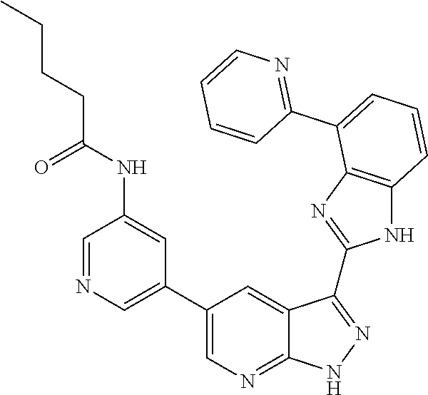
N1=C(C2=CC=CC3=C2N=C(C2=NNC4=NC=C(C5=CN=CC(NC(CCCC)=O)=C5)C=C42)N3)C=CC=C1
